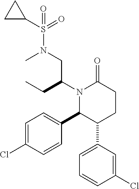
C1(C2C(C3=CC=CC(Cl)=C3)CCC(=O)N2C(CN(C)S(=O)(=O)C2CC2)CC)=CC=C(Cl)C=C1
